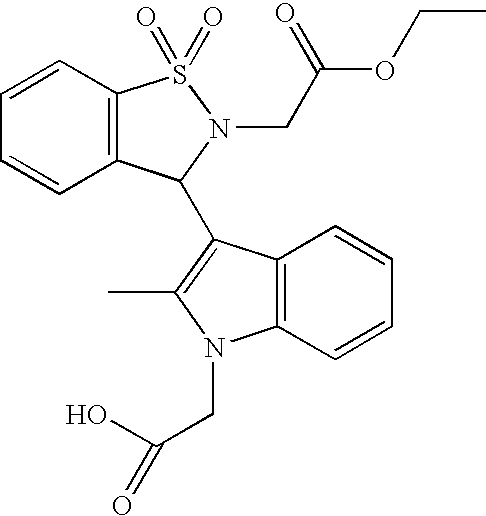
C12=C(C=CC=C1)N(CC(O)=O)C(C)=C2C1C2=C(C=CC=C2)S(=O)(=O)N1CC(OCC)=O
